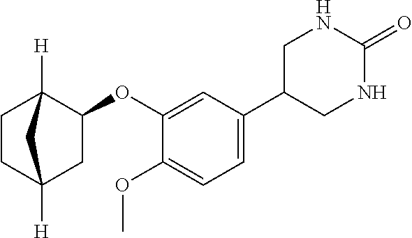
C1(OC2CC3([H])CCC2([H])C3)=CC(C2CNC(=O)NC2)=CC=C1OC
